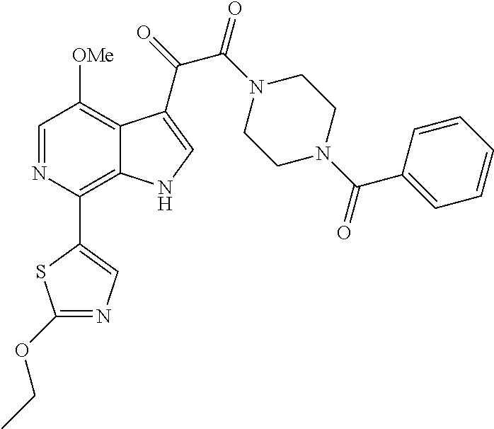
C1=NC(C2=CN=C(OCC)S2)=C2C(=C1[OMe])C(C(=O)C(N1CCN(C(C3=CC=CC=C3)=O)CC1)=O)=CN2
